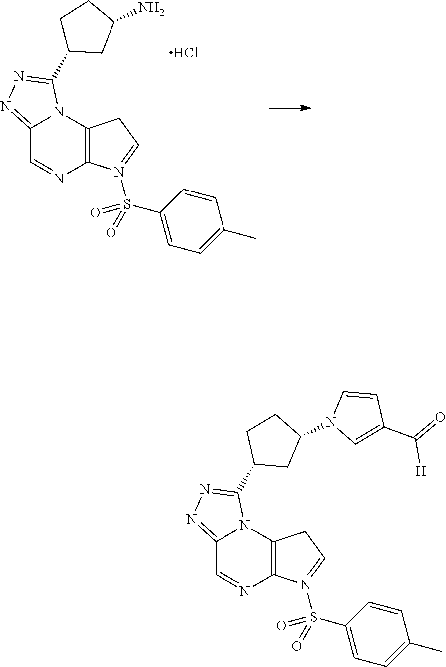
C12=C(N3C(=NN=C3C3CC(N)CC3)C=N1)CC=N2S(=O)(C1=CC=C(C)C=C1)=O.Cl.C12=C(N3C(=NN=C3C3CC(N4C=CC(C(=O)[H])=C4)CC3)C=N1)CC=N2S(=O)(C1=CC=C(C)C=C1)=O
